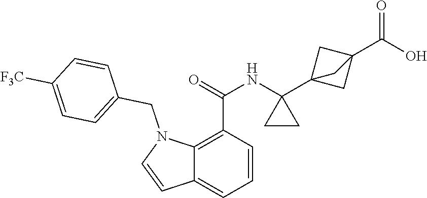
C1=CC(C(=O)NC2(C34CC(C(O)=O)(C3)C4)CC2)=C2C(=C1)C=CN2CC1=CC=C([F3C])C=C1
